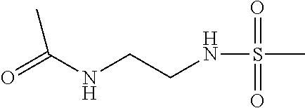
O=S(=O)(NCCNC(=O)C)C
